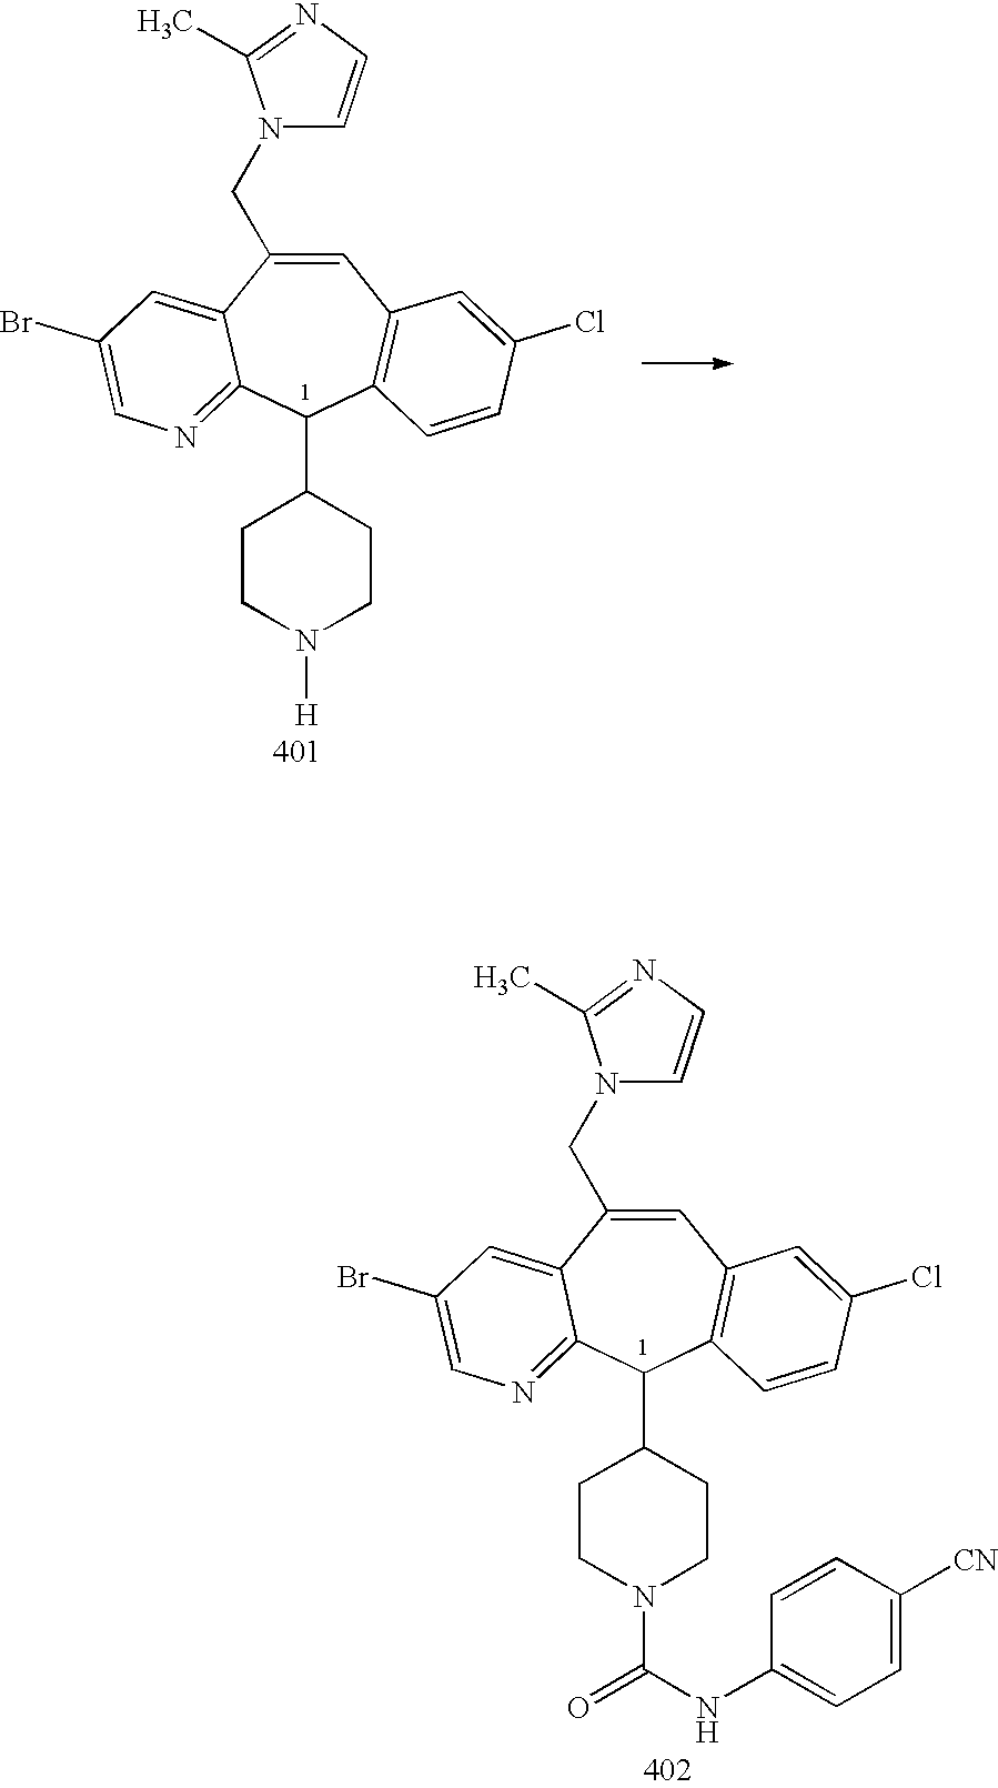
C1=C(CN2C=CN=C2C)C2=CC(Br)=CN=C2C(C2CCN([H])CC2)C2=C1C=C(Cl)C=C2.C1=C(CN2C=CN=C2C)C2=CC(Br)=CN=C2C(C2CCN(C(NC3=CC=C([CN])C=C3)=O)CC2)C2=C1C=C(Cl)C=C2
